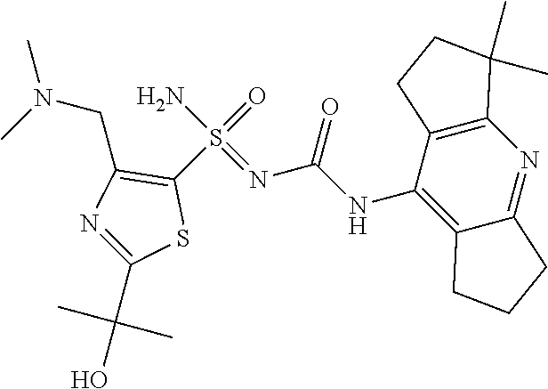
NS(=NC(NC1=C2C(=NC3=C1CCC3(C)C)CCC2)=O)(C1=C(CN(C)C)N=C(C(O)(C)C)S1)=O
